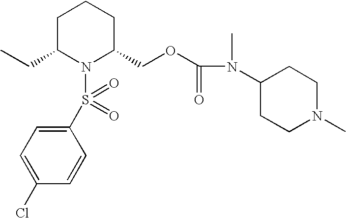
C1C(CC)N(S(C2=CC=C(Cl)C=C2)(=O)=O)C(COC(N(C2CCN(C)CC2)C)=O)CC1
